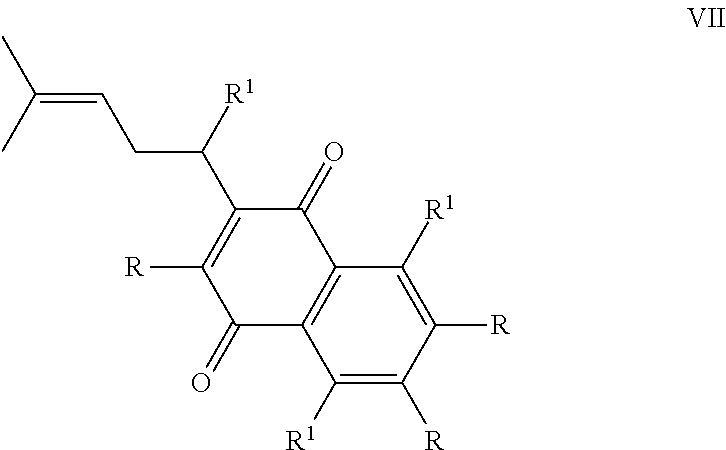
C1([R1])=C([R])C([R])=C([R1])C2=C1C(=O)C([R])=C(C(CC=C(C)C)[R1])C2=O
